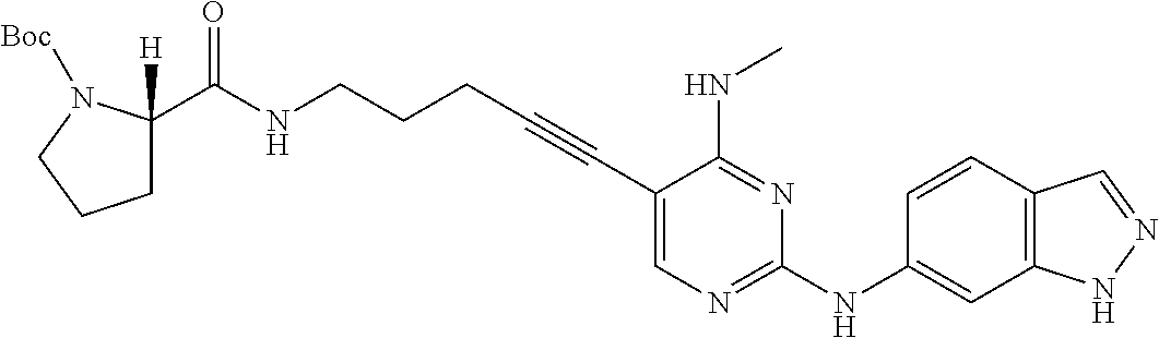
C1(C#CCCCNC(=O)C2([H])CCCN2[Boc])=CN=C(NC2=CC3=C(C=C2)C=NN3)N=C1NC
